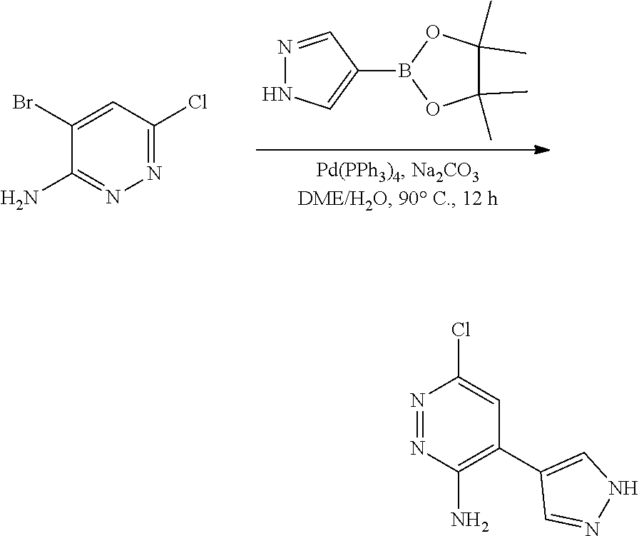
N1=CC(B2OC(C)(C)C(C)(C)O2)=CN1.C1(N)=NN=C(Cl)C=C1Br.N1=NC(N)=C(C2=CNN=C2)C=C1Cl
